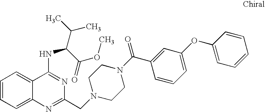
C1=CC=C2C(=C1)C(NC(C(C)C)C(=O)OC)=NC(CN1CCN(C(C3=CC(OC4=CC=CC=C4)=CC=C3)=O)CC1)=N2
